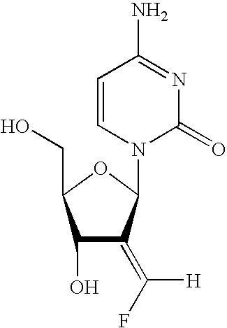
C1(O)C(=C(F)[H])C(N2C(=O)N=C(N)C=C2)OC1CO
